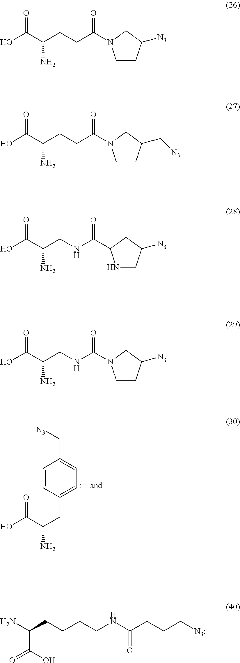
C1=CC(CC(N)C(=O)O)=CC=C1C[N3].OC(C(CCC(=O)N1CCC([N3])C1)N)=O.OC(C(CCC(=O)N1CCC(C[N3])C1)N)=O.OC(C(CNC(=O)C1NCC([N3])C1)N)=O.OC(C(CNC(=O)N1CCC([N3])C1)N)=O.C(CCC(NCCCCC(N)C(=O)O)=O)[N3]
